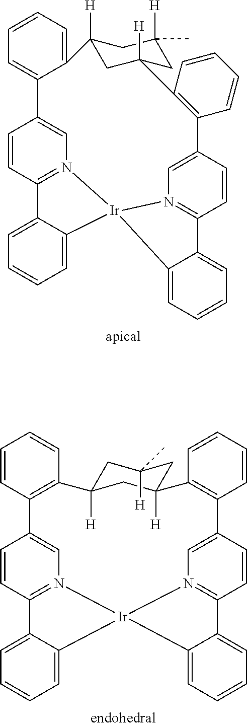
C1=CC2=N3C=C1C1=CC=CC=C1C1([H])CC([H])(C4=C(C=CC=C4)C4=CN5=C(C=C4)C4=CC=CC=C4[Ir]35C3=CC=CC=C32)CC([H])(C)C1.C1=CC2=N3C=C1C1=C(C=CC=C1)C1([H])CC([H])(C)CC([H])(C1)C1=C(C4=CN5=C(C=C4)C4=CC=CC=C4[Ir]35C3=CC=CC=C32)C=CC=C1
